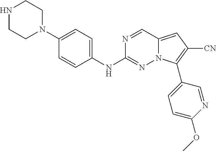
N1CCN(C2=CC=C(NC3=NN4C(=CC([CN])=C4C4=CC=C(OC)N=C4)C=N3)C=C2)CC1
